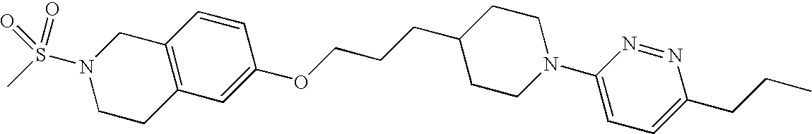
C12=C(C=C(OCCCC3CCN(C4=CC=C(CCC)N=N4)CC3)C=C1)CCN(S(C)(=O)=O)C2
